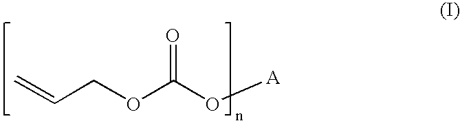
C=CCOC(O[A])=O
